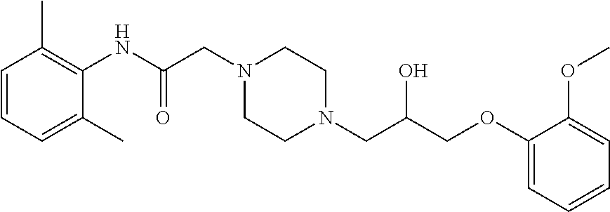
C1=CC=C(C)C(NC(CN2CCN(CC(COC3=CC=CC=C3OC)O)CC2)=O)=C1C
